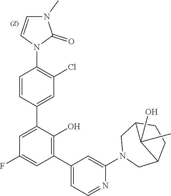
C1=CC(C2=CC(F)=CC(C3=CC=NC(N4CC5CCC(C4)C5(C)O)=C3)=C2O)=CC(Cl)=C1N1C(=O)N(C)C=C1
